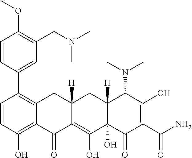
C1=CC(O)=C2C(=C1C1=CC(CN(C)C)=C(OC)C=C1)CC1([H])C(=C(O)C3(O)C([H])(C1)C(N(C)C)C(O)=C(C(N)=O)C3=O)C2=O
